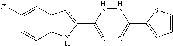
C12=C(C=C(Cl)C=C1)C=C(C(NNC(=O)C1=CC=CS1)=O)N2
